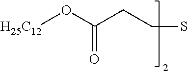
[H25C12]OC(CCS)=O
